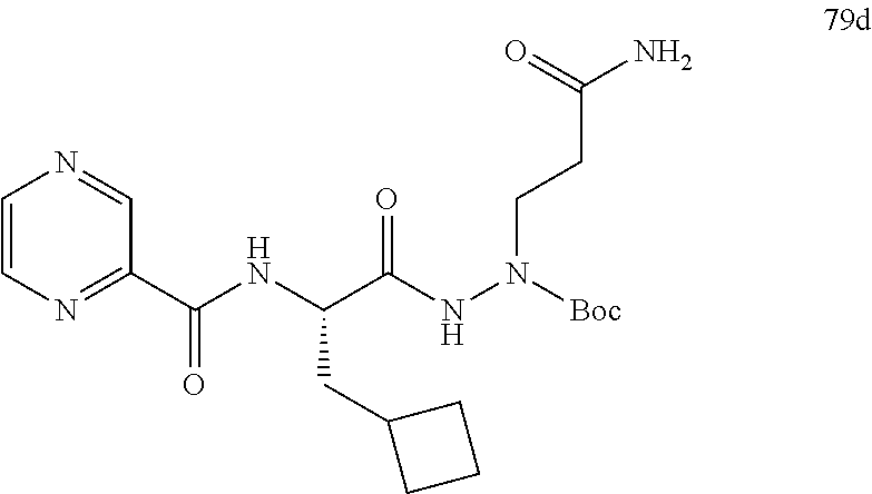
C(C(NN([Boc])CCC(N)=O)=O)(NC(=O)C1=NC=CN=C1)CC1CCC1
